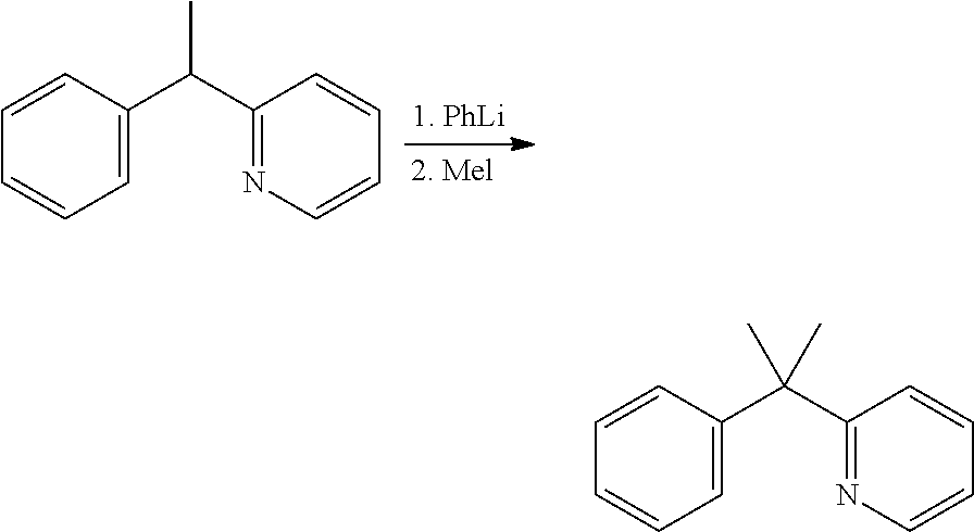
C1=CC(C(C2=NC=CC=C2)C)=CC=C1.C1=CC(C(C2=NC=CC=C2)(C)C)=CC=C1
